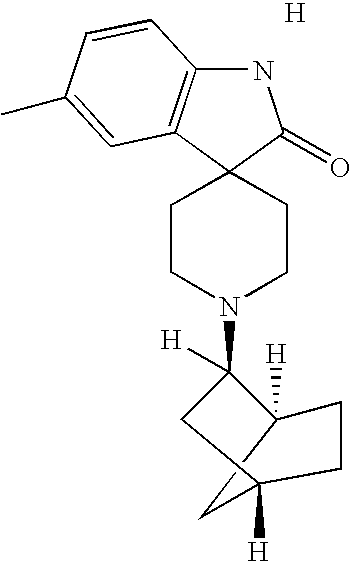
N1C2=C(C3(C1=O)CCN(C1([H])C4([H])CCC([H])(C4)C1)CC3)C=C(C)C=C2.[H]
